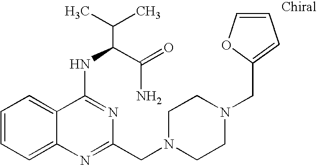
C1=CC=C2C(=C1)C(NC(C(N)=O)C(C)C)=NC(CN1CCN(CC3=CC=CO3)CC1)=N2
